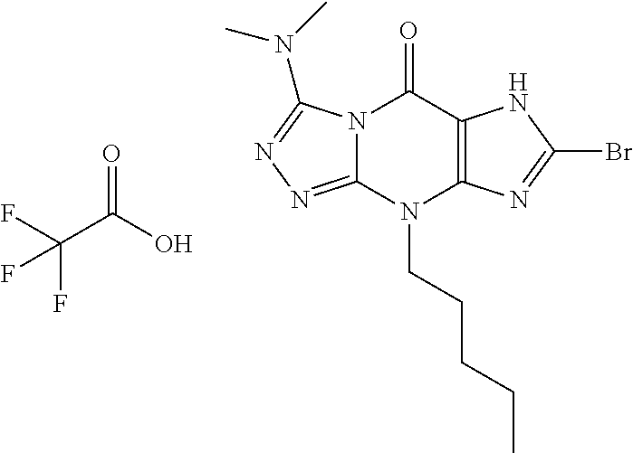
N12C(=NN=C1N(C)C)N(CCCCC)C1=C(C2=O)NC(Br)=N1.O=C(O)C(F)(F)F
